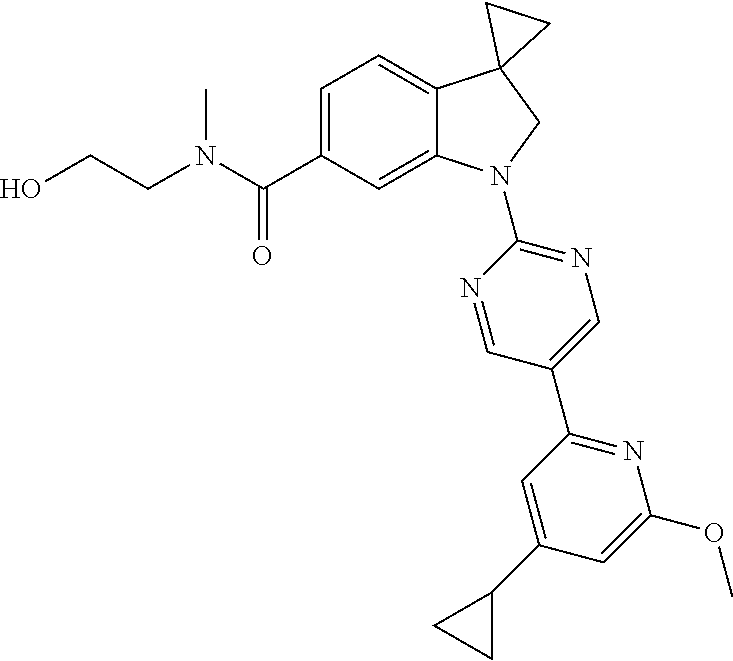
N(C(C1=CC=C2C(=C1)N(C1=NC=C(C3=NC(OC)=CC(C4CC4)=C3)C=N1)CC21CC1)=O)(C)CCO
